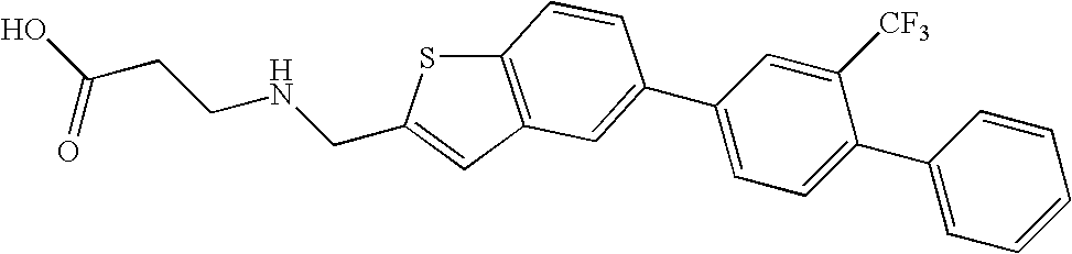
OC(CCNCC1=CC2=C(S1)C=CC(C1=CC=C(C3=CC=CC=C3)C([CF3])=C1)=C2)=O
